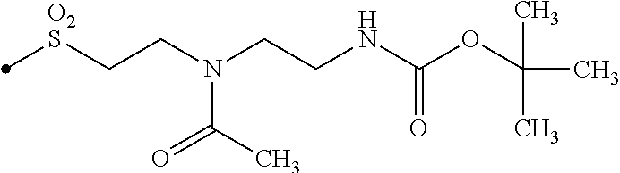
[O2S](CCN(CCNC(OC(C)(C)C)=O)C(C)=O)C
